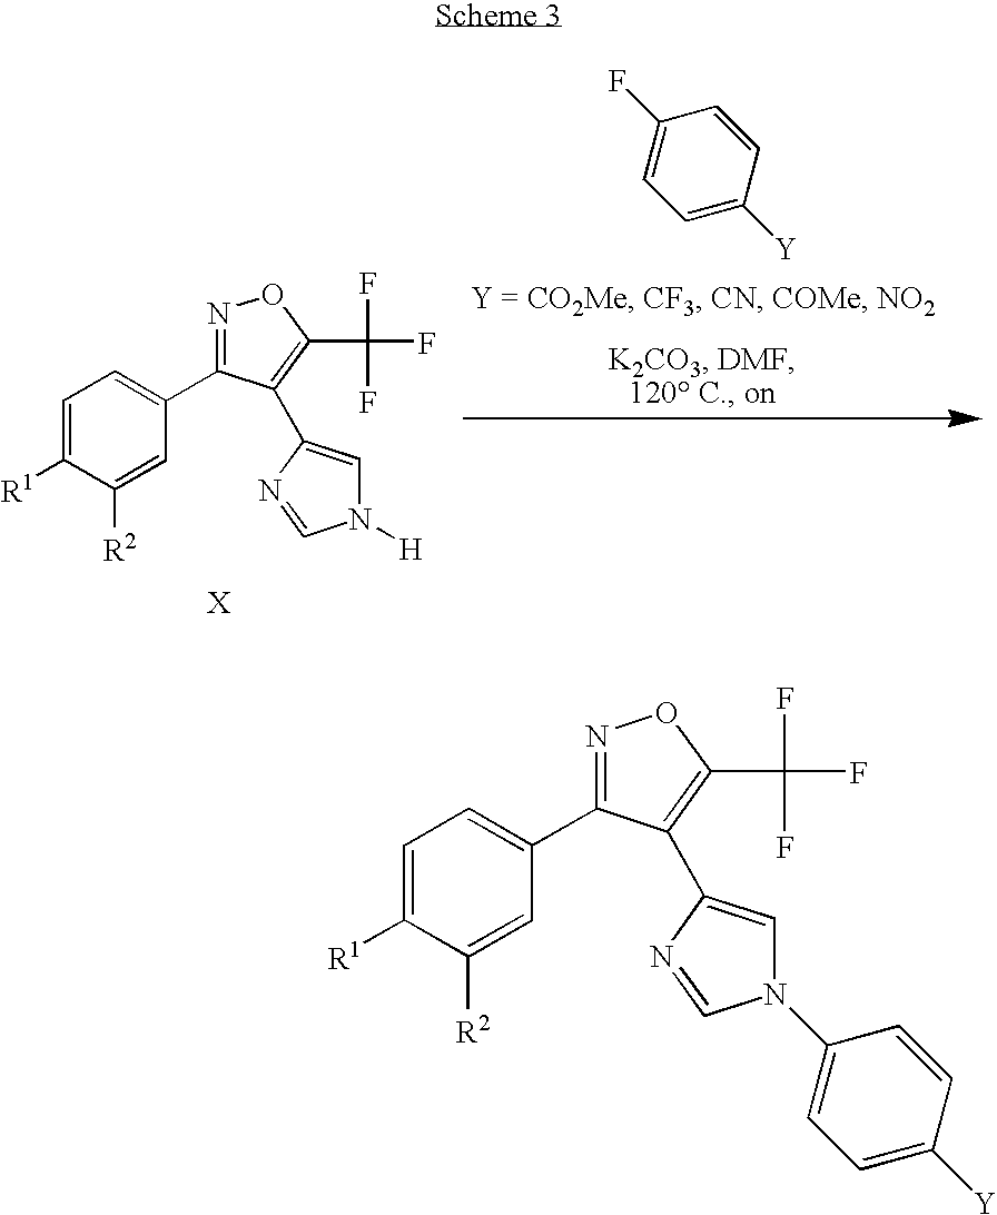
C1=C([R1])C([R2])=CC(C2=NOC(C(F)(F)F)=C2C2=CN(C3=CC=C([Y])C=C3)C=N2)=C1.C1=C([R1])C([R2])=CC(C2=NOC(C(F)(F)F)=C2C2=CN([H])C=N2)=C1.C1([Y])=CC=C(F)C=C1
